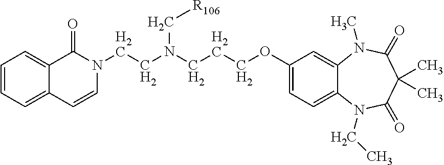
C1=CC=C2C(=C1)C(=O)N(CCN(C[R106])CCCOC1=CC=C3C(=C1)N(C)C(=O)C(C)(C)C(=O)N3CC)C=C2
